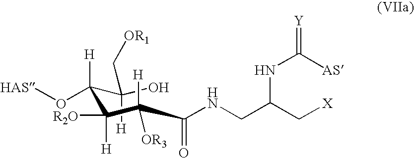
C([H])(C(C(C(C(NCC(C[X])NC(=[Y])[AS])=O)([H])[OR3])([R2O])[H])([H])O[HAS])(O)C[OR1]
